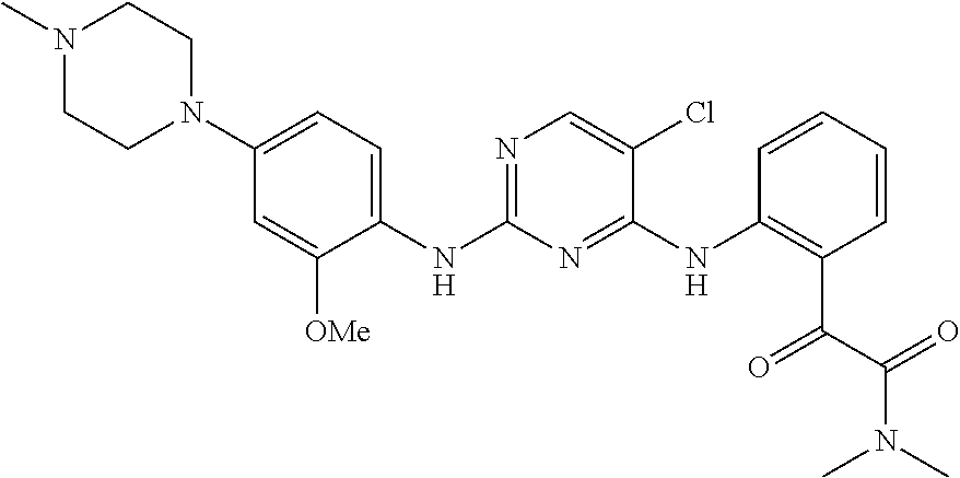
N1(C)CCN(C2=CC=C(NC3=NC=C(Cl)C(NC4=C(C(=O)C(=O)N(C)C)C=CC=C4)=N3)C([OMe])=C2)CC1
